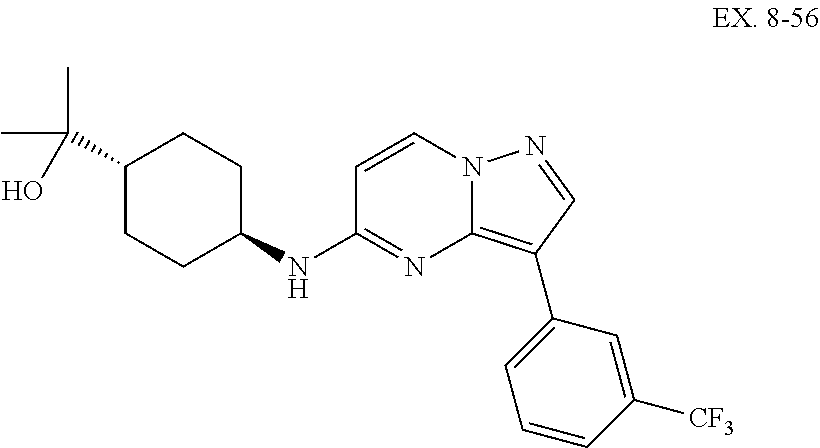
N(C1=NC2=C(C3=CC=CC([CF3])=C3)C=NN2C=C1)C1CCC(C(C)(C)O)CC1
